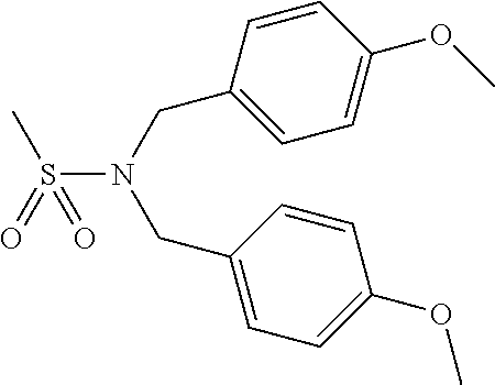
C1(OC)=CC=C(CN(CC2=CC=C(OC)C=C2)S(=O)(C)=O)C=C1
